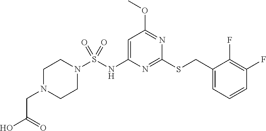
N1(S(NC2=CC(OC)=NC(SCC3=CC=CC(F)=C3F)=N2)(=O)=O)CCN(CC(=O)O)CC1
